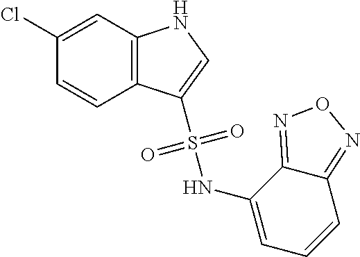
C1=C(Cl)C=CC2=C1NC=C2S(NC1=CC=CC2=NON=C12)(=O)=O
